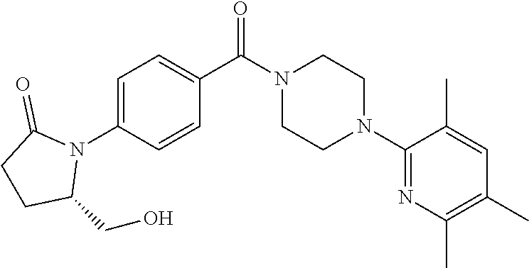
C1=C(N2C(=O)CCC2CO)C=CC(C(N2CCN(C3=NC(C)=C(C)C=C3C)CC2)=O)=C1
